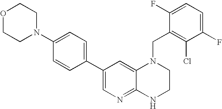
C1(C2=CC=C(N3CCOCC3)C=C2)=CN=C2C(=C1)N(CC1=C(Cl)C(F)=CC=C1F)CCN2
